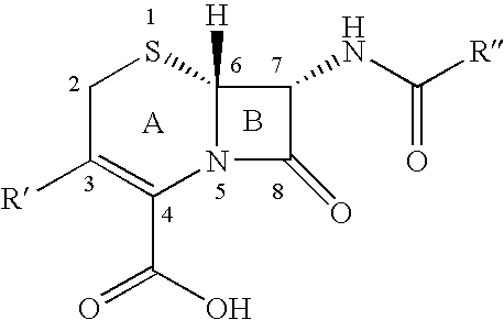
B.C(NC1C(=O)N2C1([H])SCC([R])=C2C(=O)O)([R])=O
